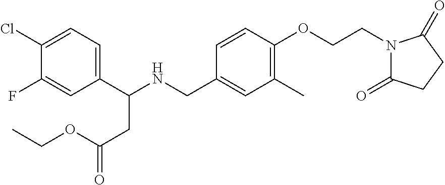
C1(C(NCC2=CC(C)=C(OCCN3C(=O)CCC3=O)C=C2)CC(=O)OCC)=CC=C(Cl)C(F)=C1
